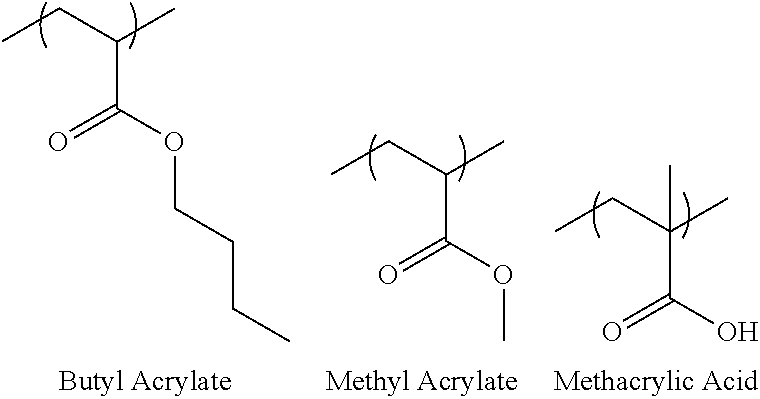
CCC(C)C(OC)=O.CCC(C)C(OCCCC)=O.CCC(C)(C(O)=O)C
